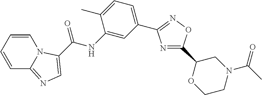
N1=C(C2OCCN(C(=O)C)C2)ON=C1C1=CC=C(C)C(NC(=O)C2=CN=C3C=CC=CN32)=C1
